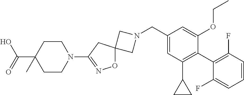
C1N(CC2=CC(C3CC3)=C(C3=C(F)C=CC=C3F)C(OCC)=C2)CC12ON=C(N1CCC(C(O)=O)(C)CC1)C2
